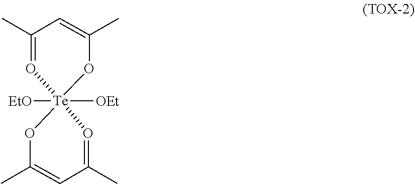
[EtO][Te]12([OEt])(OC(C)=CC(C)=O1)OC(C)=CC(C)=O2
